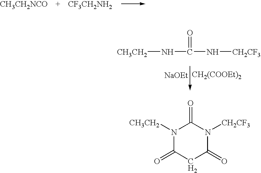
[CH3CH2NCO].[CF3CH2NH2].[CH3CH2]NC(N[CH2CF3])=O.[NaOEt].[CH2(COOEt)2].N1([CH3CH2])C(=O)CC(=O)N([CH2CF3])C1=O
